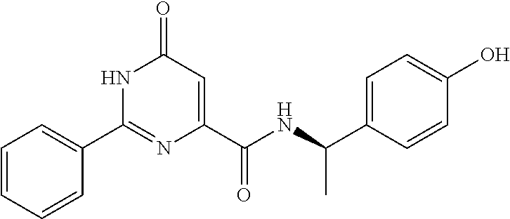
C1=CC=CC(C2=NC(C(=O)NC(C3=CC=C(O)C=C3)C)=CC(=O)N2)=C1
